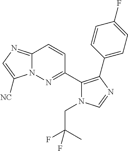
C12=NC=C([NC])N1N=C(C1=C(C3=CC=C(F)C=C3)N=CN1CC(F)(C)F)C=C2
